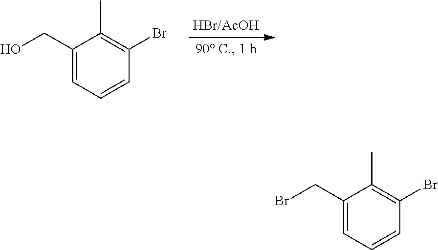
C1(CO)=CC=CC(Br)=C1C.C1(CBr)=CC=CC(Br)=C1C
